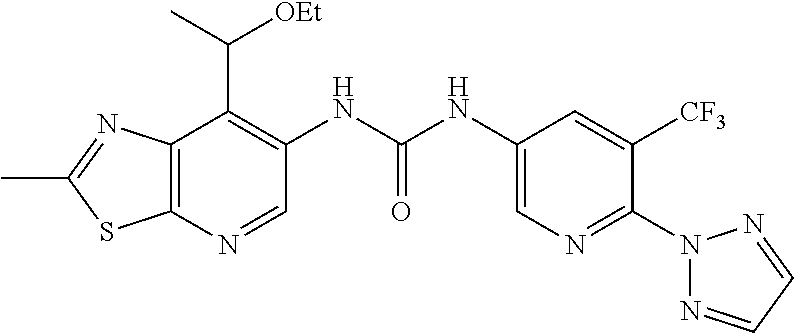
C1(C)=NC2=C(S1)N=CC(NC(=O)NC1=CN=C(N3N=CC=N3)C([CF3])=C1)=C2C(C)[OEt]
